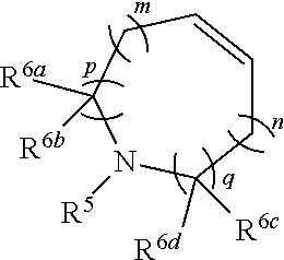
C1=CCC([R6a])([R6b])N([R5])C([R6d])([R6c])C1
